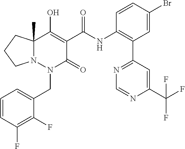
C1=CC(F)=C(F)C(CN2C(=O)C(C(=O)NC3=C(C4=NC=NC(C(F)(F)F)=C4)C=C(Br)C=C3)=C(O)C3(C)N2CCC3)=C1
